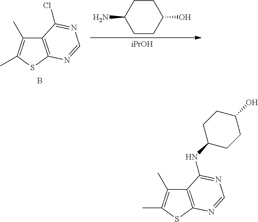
C1CC(O)CCC1N.[iPrOH].C12=C(SC(C)=C1C)N=CN=C2Cl.B.C12=C(SC(C)=C1C)N=CN=C2NC1CCC(O)CC1
